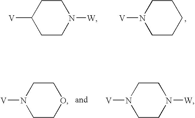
C1CCCCN1[V].C1CN([W])CCC1[V].C1COCCN1[V].C1CN([W])CCN1[V]
